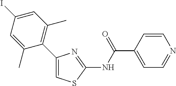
C1(C2=C(C)C=C(I)C=C2C)=CSC(NC(C2=CC=NC=C2)=O)=N1
